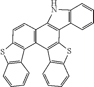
C12=C(SC3=C1C1=C(C=CC4=C1C1=C(C=CC=C1)S4)C1=C3C3=C(N1)C=CC=C3)C=CC=C2
